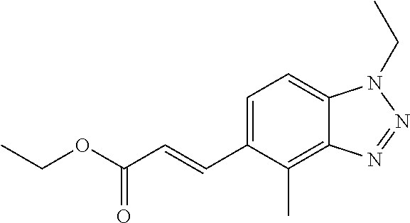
C1=C(C=CC(OCC)=O)C(C)=C2C(=C1)N(CC)N=N2
